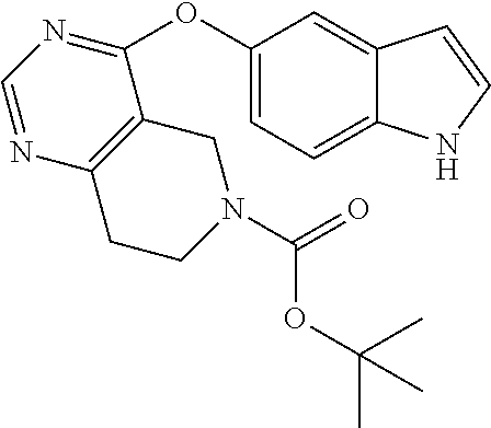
C1(OC2=CC=C3C(=C2)C=CN3)=NC=NC2=C1CN(C(OC(C)(C)C)=O)CC2
